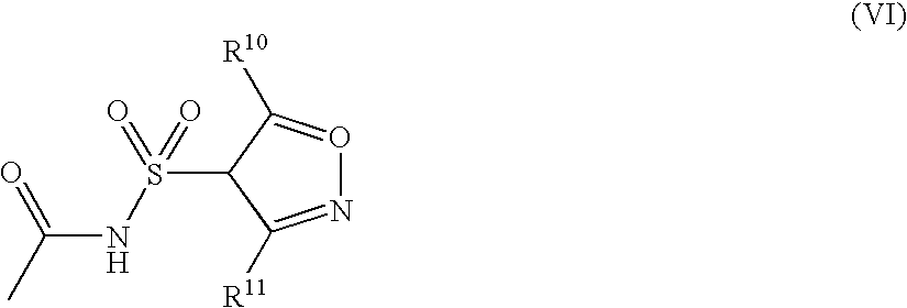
N1=C([R11])C(S(NC(C)=O)(=O)=O)C([R10])=O1
